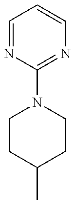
C1(N2CCC(C)CC2)=NC=CC=N1
